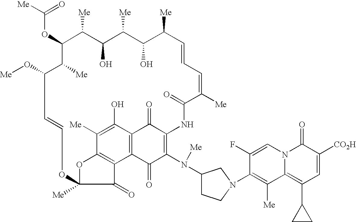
C1=CC=C([Me])C(=O)NC2=C(N(C3CCN(C4=C([Me])C5=C(C6CC6)C=C([CO2H])C(=O)N5C=C4F)C3)[Me])C(=O)C3=C(C(O)=C([Me])C4=C3C(=O)C([Me])(OC=CC(O[Me])C([Me])C(OC([Me])=O)C([Me])C(O)C([Me])C(O)C1[Me])O4)C2=O
